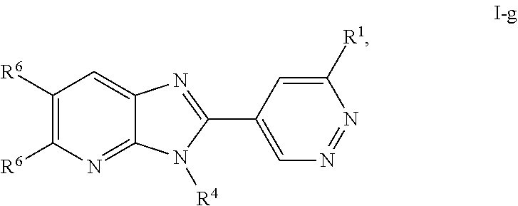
C1([R6])=C([R6])N=C2C(=C1)N=C(C1=CN=NC([R1])=C1)N2[R4]
